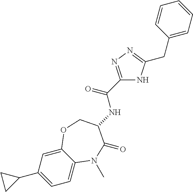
C1=C2C(=CC(C3CC3)=C1)OCC(NC(C1=NN=C(CC3=CC=CC=C3)N1)=O)C(=O)N2C
